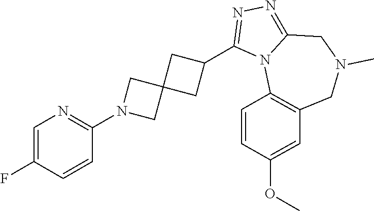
C1=C(F)C=CC(N2CC3(C2)CC(C2=NN=C4N2C2=C(CN(C)C4)C=C(OC)C=C2)C3)=N1
